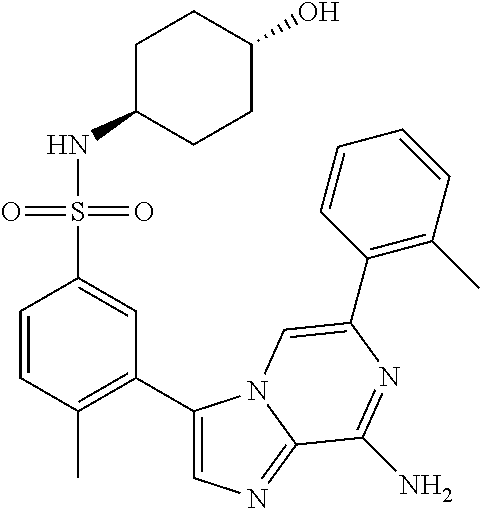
C1=CC(C)=C(C2=CN=C3N2C=C(C2=C(C)C=CC=C2)N=C3N)C=C1S(NC1CCC(O)CC1)(=O)=O
